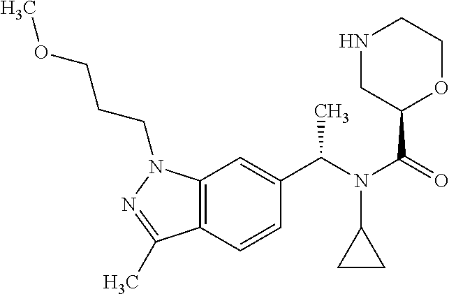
C12=C(C=CC(C(N(C(=O)C3OCCNC3)C3CC3)C)=C1)C(C)=NN2CCCOC
